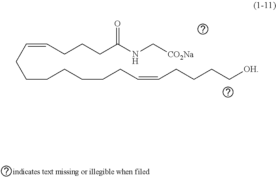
C(CCCCCC=CCCCC[OH])CC=CCCCC(NC[CO2Na])=O
